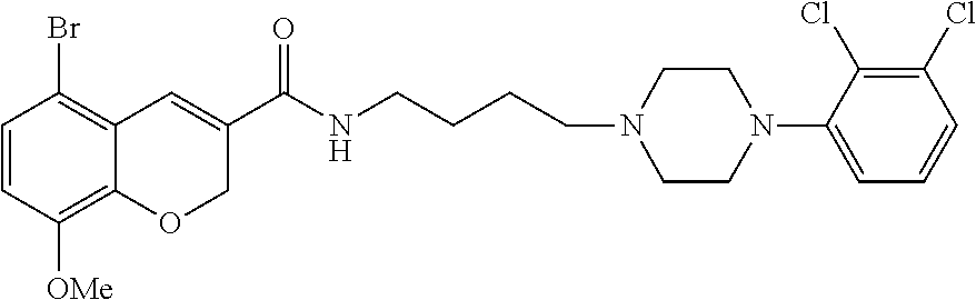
C1=CC([OMe])=C2C(=C1Br)C=C(C(NCCCCN1CCN(C3=CC=CC(Cl)=C3Cl)CC1)=O)CO2
